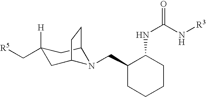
C1(C[R5])([H])CC2N(CC3CCCCC3NC(N[R3])=O)C(C1)CC2
